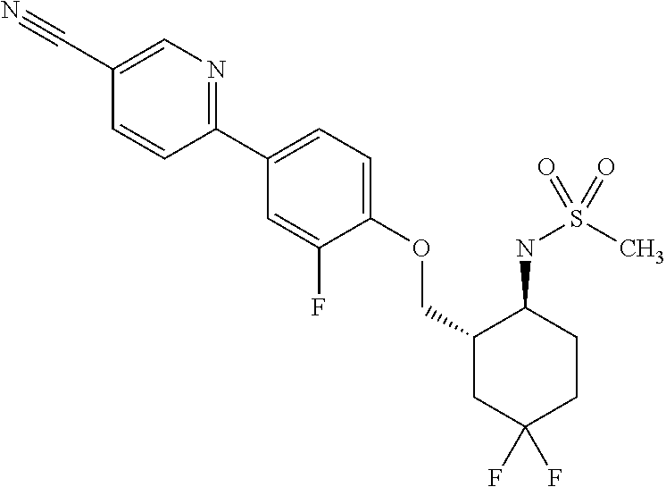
C1(C2=CC=C(OCC3CC(F)(F)CCC3NS(C)(=O)=O)C(F)=C2)=NC=C(C#N)C=C1
